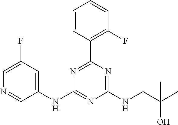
N1=C(C2=C(F)C=CC=C2)N=C(NCC(C)(O)C)N=C1NC1=CC(F)=CN=C1
